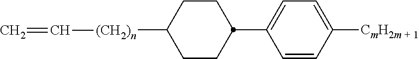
C1CC(C2=CC=C([CmH2m + 1])C=C2)CCC1[(CH2)n]C=C
